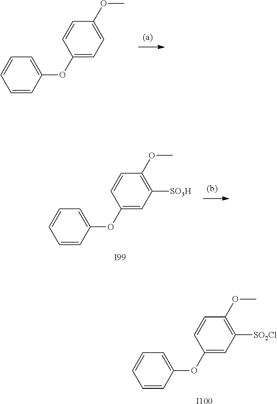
[I100].C1=CC(OC2=CC([SO2Cl])=C(OC)C=C2)=CC=C1.C1=CC(OC2=CC=C(OC)C=C2)=CC=C1.[I99].C1=CC(OC2=CC([SO3H])=C(OC)C=C2)=CC=C1
